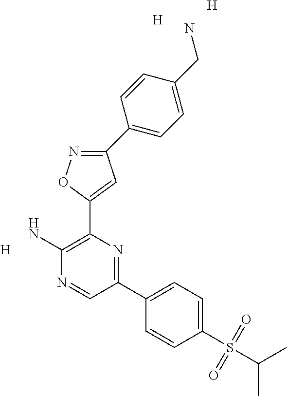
C1(C2=CC=C(CN)C=C2)=NOC(C2=C(N)N=CC(C3=CC=C(S(C(C)C)(=O)=O)C=C3)=N2)=C1.[H].[H].[H]
